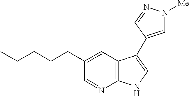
C1=NC2=C(C=C1CCCCC)C(C1=CN([Me])N=C1)=CN2
